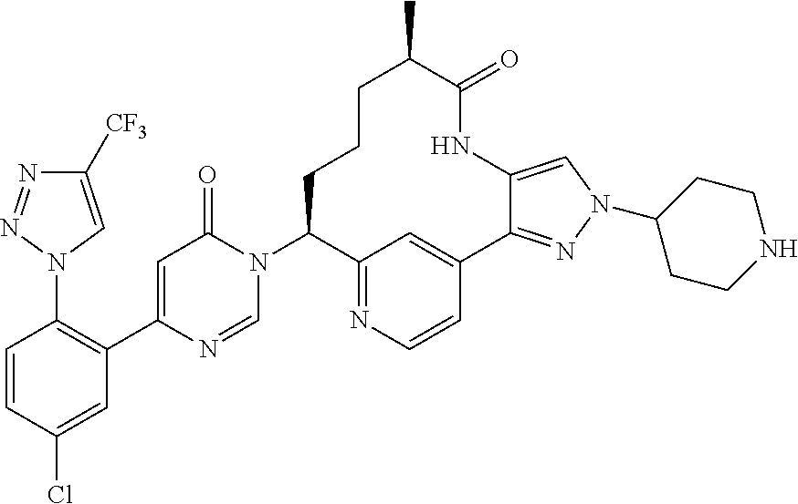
C1=C(Cl)C=CC(N2C=C([CF3])N=N2)=C1C1=CC(=O)N(C2C3=NC=CC(=C3)C3=NN(C4CCNCC4)C=C3NC(=O)C(C)CCC2)C=N1
